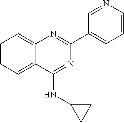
C1(C2=CC=CN=C2)=NC2=CC=CC=C2C(NC2CC2)=N1
